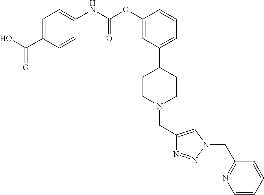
C1(CN2CCC(C3=CC=CC(OC(NC4=CC=C(C(O)=O)C=C4)=O)=C3)CC2)=CN(CC2=NC=CC=C2)N=N1
